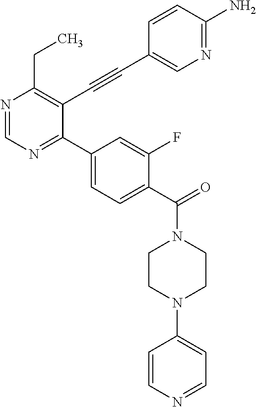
N1=CN=C(C2=CC=C(C(=O)N3CCN(C4=CC=NC=C4)CC3)C(F)=C2)C(C#CC2=CN=C(N)C=C2)=C1CC
